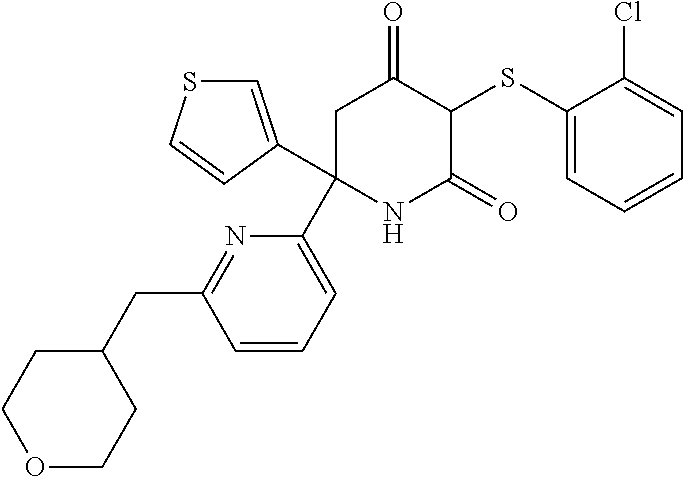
C1(SC2C(=O)CC(C3=CC=CC(CC4CCOCC4)=N3)(C3=CSC=C3)NC2=O)=CC=CC=C1Cl
